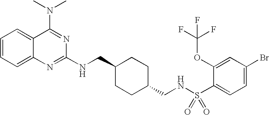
C1=CC=C2C(=C1)C(N(C)C)=NC(NCC1CCC(CNS(C3=CC=C(Br)C=C3OC(F)(F)F)(=O)=O)CC1)=N2
